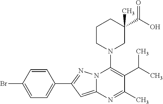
C1=CC(Br)=CC=C1C1=NN2C(=C1)N=C(C)C(C(C)C)=C2N1CC(C(O)=O)(C)CCC1
